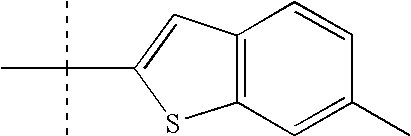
C1=CC2=C(C=C1C)SC(C(C)(C)C)=C2
